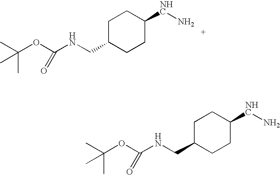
C1C(CNC(OC(C)(C)C)=O)CCC([NHC]N)C1.C1C(CNC(OC(C)(C)C)=O)CCC([NHC]N)C1
